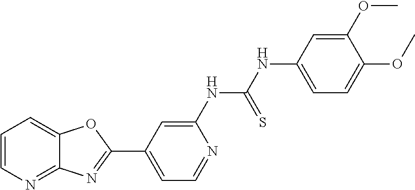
C1=C(NC(NC2=CC=C(OC)C(OC)=C2)=S)N=CC=C1C1=NC2=NC=CC=C2O1
